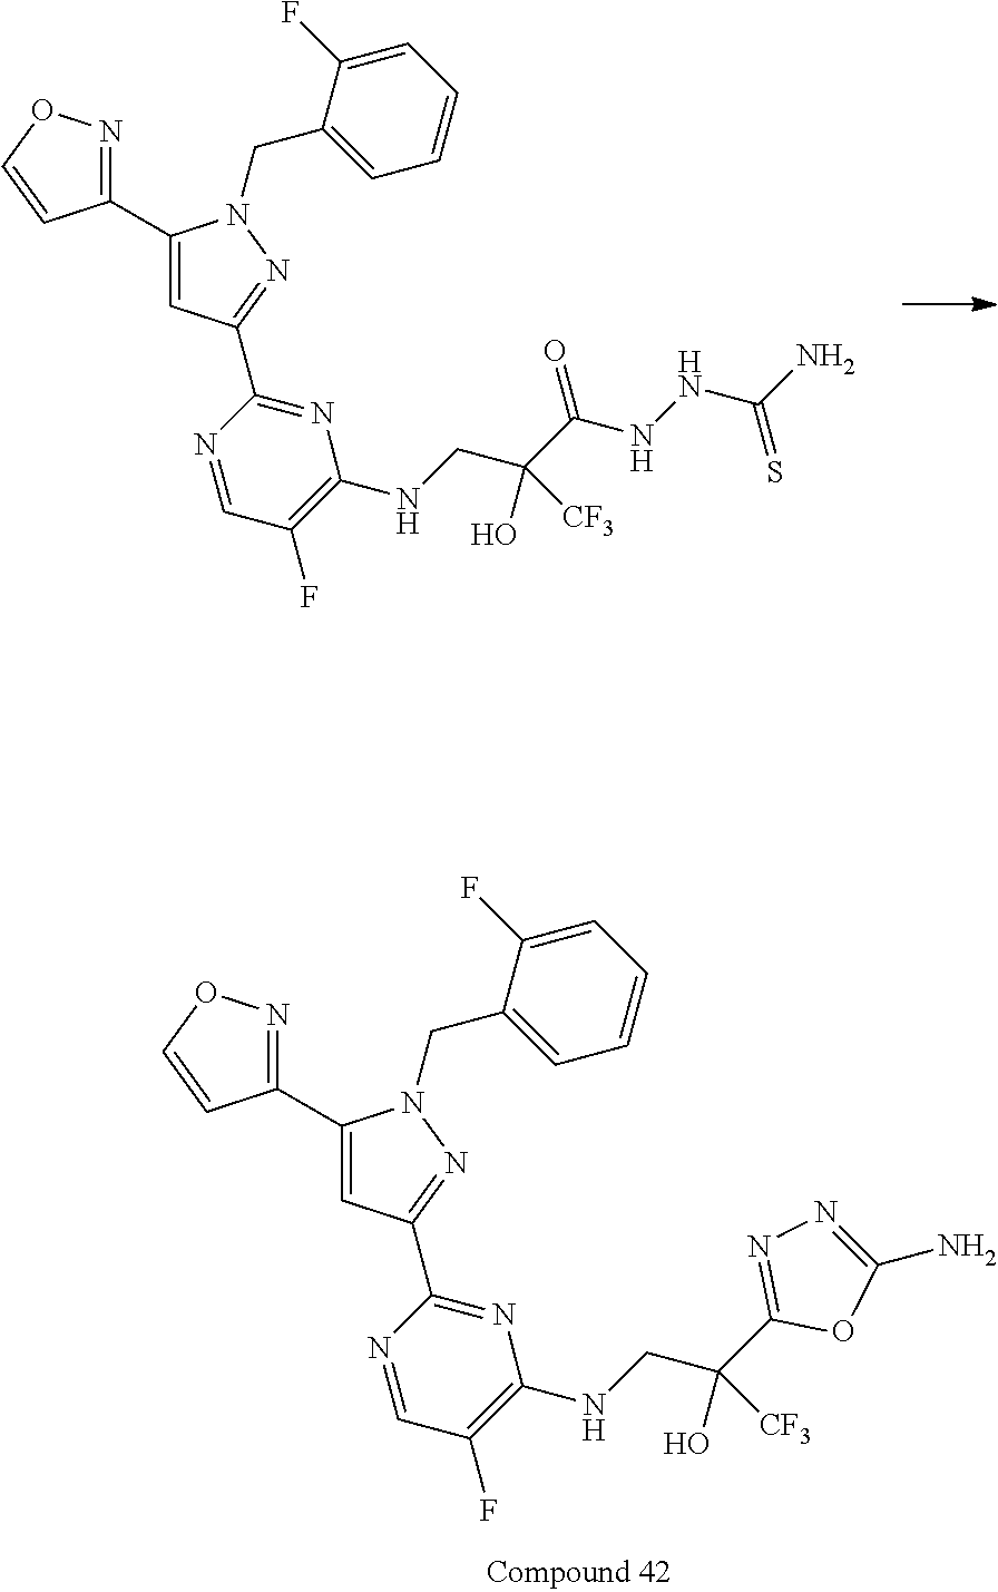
C1(C2=CC(C3=NC(NCC(C4=NN=C(N)O4)(O)[CF3])=C(F)C=N3)=NN2CC2=CC=CC=C2F)=NOC=C1.C1(C2=CC(C3=NC(NCC(C(NNC(N)=S)=O)(O)[CF3])=C(F)C=N3)=NN2CC2=CC=CC=C2F)=NOC=C1
